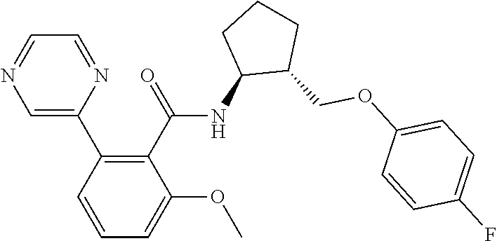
C1(C2=C(C(=O)NC3C(COC4=CC=C(F)C=C4)CCC3)C(OC)=CC=C2)=CN=CC=N1
